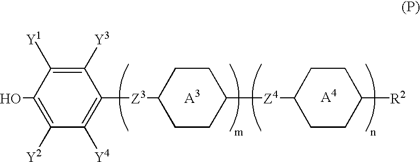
OC1=C([Y2])C([Y4])=C([Z3]C2CCC([Z4]C3CCC([R2])CC3)CC2)C([Y3])=C1[Y1]
